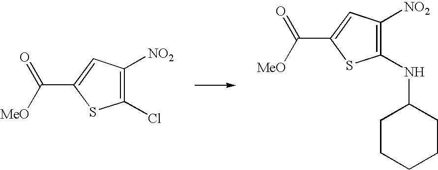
C1(Cl)=C([NO2])C=C(C(=O)[MeO])S1.C1(NC2CCCCC2)=C([NO2])C=C(C(=O)[MeO])S1
